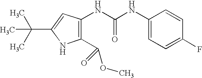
C1(C(OC)=O)=C(NC(NC2=CC=C(F)C=C2)=O)C=C(C(C)(C)C)N1
